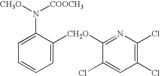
C1=C([CH2O]C2=NC(Cl)=C(Cl)C=C2Cl)C(N([CH3O])[COOCH3])=CC=C1
